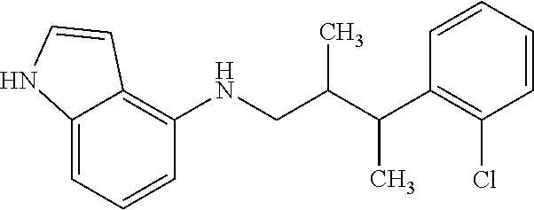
C1=CC=C2C(=C1NCC(C(C1=C(Cl)C=CC=C1)C)C)C=CN2
